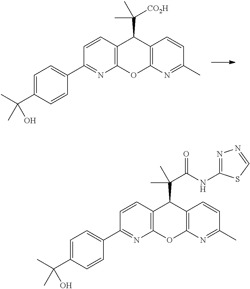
C1=C(C(C)(C)O)C=CC(C2=NC3=C(C=C2)C(C(C)([CO2H])C)C2=C(O3)N=C(C)C=C2)=C1.C1=C(C(C)(C)O)C=CC(C2=NC3=C(C=C2)C(C(C)(C(=O)NC2=NN=CS2)C)C2=C(O3)N=C(C)C=C2)=C1
